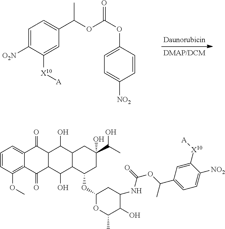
C1=C([O2N])C([X10][A])=CC(C(OC(OC2=CC=C([NO2])C=C2)=O)C)=C1.C1=CC(OC)=C2C(=C1)C(=O)C1C(C2=O)C(O)C2C(C1O)CC(C(C)O)(O)CC2OC1OC(C)C(O)C(NC(=O)OC(C2=CC=C([NO2])C([X10][A])=C2)C)C1
